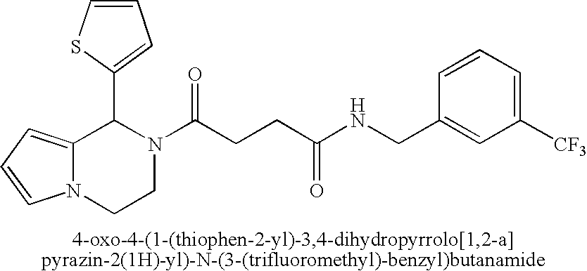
C12=CC=CN1CCN(C(CCC(=O)NCC1=CC([CF3])=CC=C1)=O)C2C1=CC=CS1
